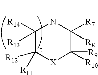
C1([R14])([R13])C([R11])([R12])[X]C([R10])([R9])C([R7])([R8])N1C
